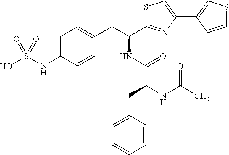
C1=C(NS(O)(=O)=O)C=CC(CC(C2=NC(C3=CSC=C3)=CS2)NC(C(NC(C)=O)CC2=CC=CC=C2)=O)=C1
